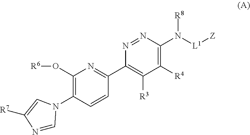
[Z][L1]N(C1=C([R4])C([R3])=C(C2=NC(O[R6])=C(N3C=NC([R7])=C3)C=C2)N=N1)[R8]
